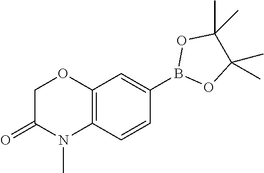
B1(C2=CC3=C(C=C2)N(C)C(=O)CO3)OC(C)(C)C(C)(C)O1
